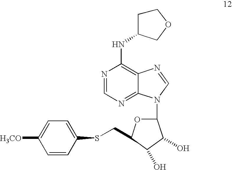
N1=CN=C2C(=C1NC1CCOC1)N=CN2C1OC(CSC2=CC=C([H3CO])C=C2)C(O)C1O
